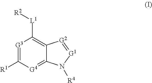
[G3]1=C([R1])[G4]=C2C(=C1[L1][R2])[G2]=[G1]N2[R4]
